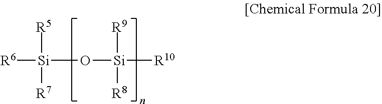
[R5][Si]([R6])(O[Si]([R9])([R8])[R10])[R7]
